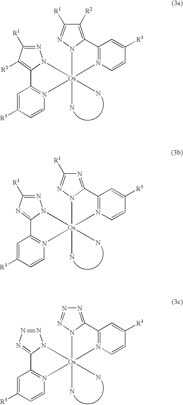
C1=C([R3])C=CN2=C1C1=C([R2])C([R1])=NN1[Os]21(N)(N)N2=C(C=C([R3])C=C2)C2=C([R2])C([R1])=NN21.C1=C([R3])C=CN2=C1C1=NC([R1])=NN1[Os]21(N)(N)N2=C(C=C([R3])C=C2)C2=NC([R1])=NN21.C1=C([R3])C=CN2=C1C1=NN=NN1[Os]21(N)(N)N2=C(C=C([R3])C=C2)C2=NN=NN21
